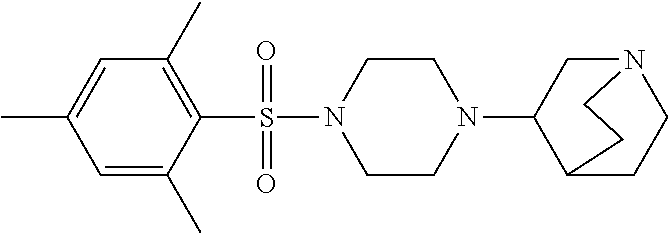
C1(N2CCN(S(C3=C(C)C=C(C)C=C3C)(=O)=O)CC2)C2CCN(C1)CC2
